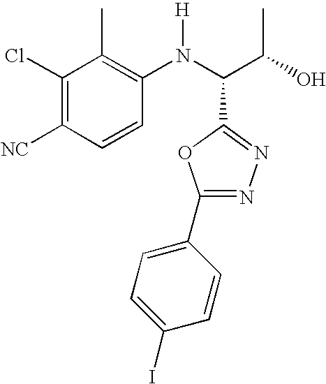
C1(Cl)=C([NC])C=CC(N(C(C(O)C)C2=NN=C(C3=CC=C(I)C=C3)O2)[H])=C1C
